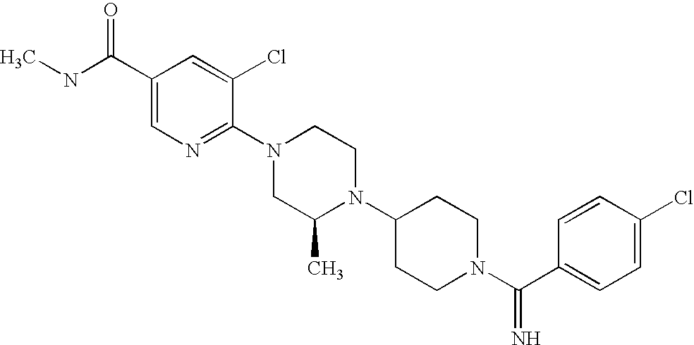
C1(Cl)=CC=C(C(N2CCC(N3C(C)CN(C4=NC=C(C(NC)=O)C=C4Cl)CC3)CC2)=N)C=C1
